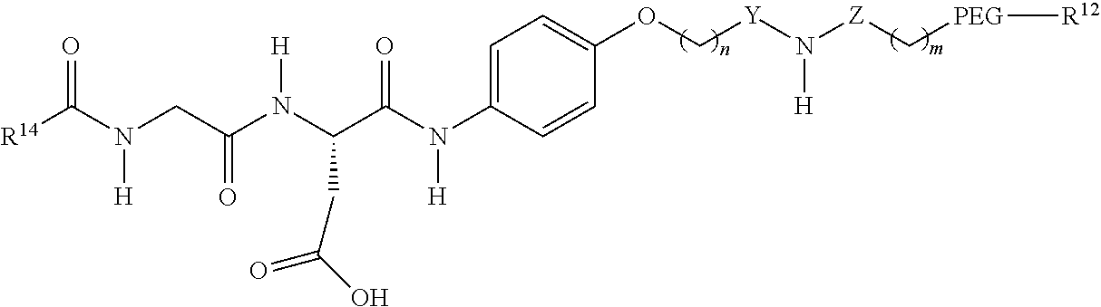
[Y](N([Z]C[PEG][R12])[H])COC1=CC=C(N(C(C(N(C(CN([H])C(=O)[R14])=O)[H])CC(O)=O)=O)[H])C=C1
